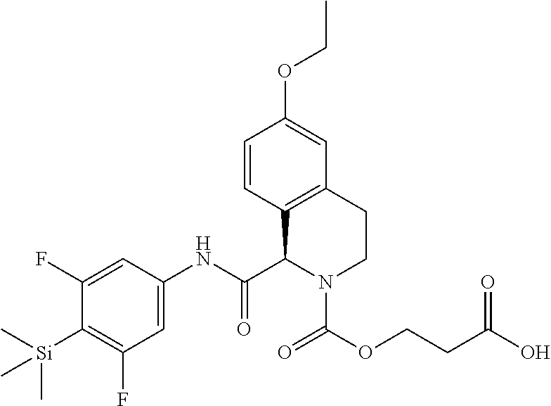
C1(F)=CC(NC(C2N(C(OCCC(O)=O)=O)CCC3=C2C=CC(OCC)=C3)=O)=CC(F)=C1[Si](C)(C)C
